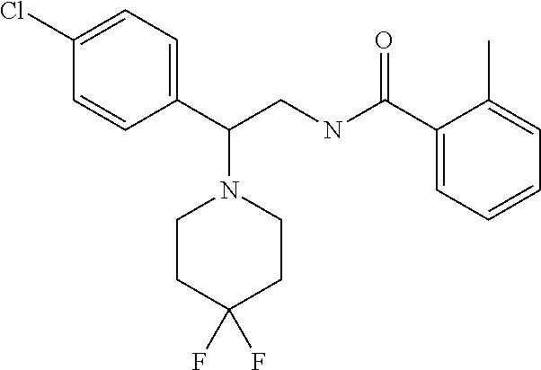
C1(Cl)=CC=C(C(CNC(=O)C2=CC=CC=C2C)N2CCC(F)(F)CC2)C=C1
